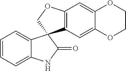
C1=CC=C2C(=C1)C1(C(=O)N2)C2=C(C=C3C(=C2)OCCO3)OC1
